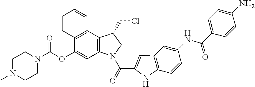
C12=C(C3=C(C(OC(N4CCN(C)CC4)=O)=C1)C=CC=C3)C(CCl)CN2C(=O)C1=CC2=C(C=CC(NC(=O)C3=CC=C(N)C=C3)=C2)N1
